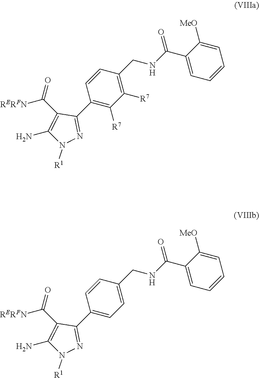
C1(C(NCC2=C([R7])C([R7])=C(C3=NN([R1])C(N)=C3C([RERFN])=O)C=C2)=O)=CC=CC=C1[MeO].C1(C(NCC2=CC=C(C3=NN([R1])C(N)=C3C([RERFN])=O)C=C2)=O)=CC=CC=C1[MeO]
